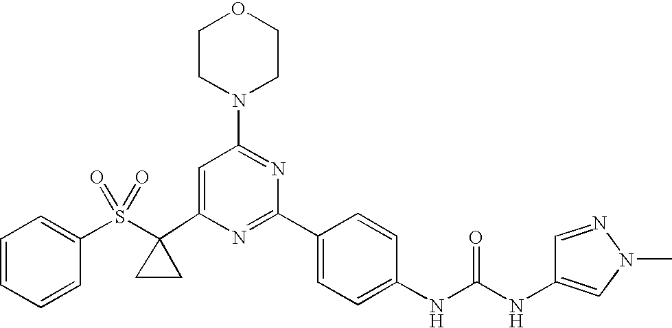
C1(C2(S(C3=CC=CC=C3)(=O)=O)CC2)=CC(N2CCOCC2)=NC(C2=CC=C(NC(=O)NC3=CN(C)N=C3)C=C2)=N1
